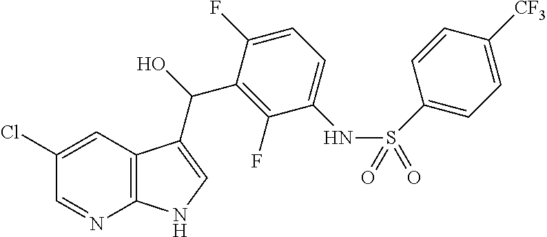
C1(Cl)=CC2=C(N=C1)NC=C2C(O)C1=C(F)C(NS(=O)(=O)C2=CC=C([CF3])C=C2)=CC=C1F
